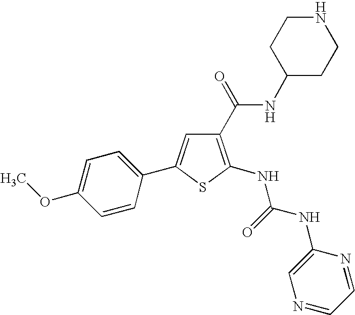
C1(C(NC2CCNCC2)=O)=C(NC(=O)NC2=CN=CC=N2)SC(C2=CC=C(OC)C=C2)=C1
